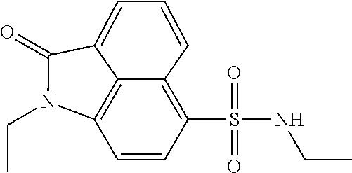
C1=CC(S(NCC)(=O)=O)=C2C=CC=C3C(=O)N(CC)C1=C23
